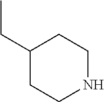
C1(CC)CCNCC1
